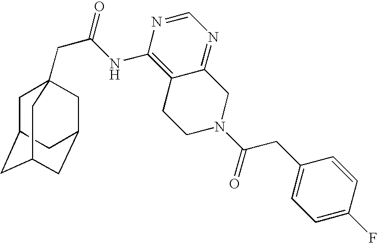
C1C2CC3CC(CC1(CC(=O)NC1=C4C(=NC=N1)CN(C(CC1=CC=C(F)C=C1)=O)CC4)C3)C2
